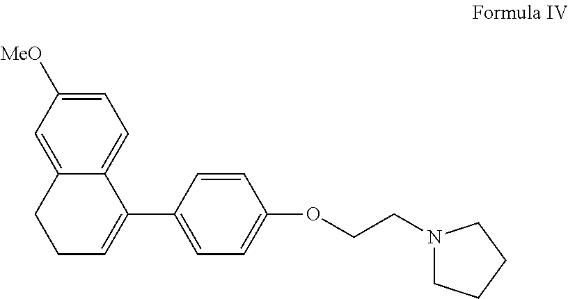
C1=CC(C2=CCCC3=CC([MeO])=CC=C23)=CC=C1OCCN1CCCC1
